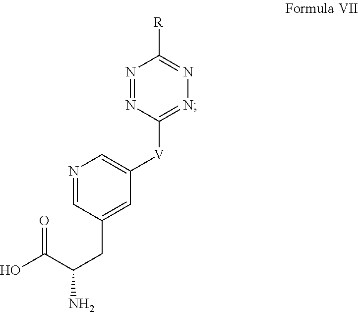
N1=CC(CC(N)C(O)=O)=CC([V]C2=NN=C([R])N=N2)=C1
